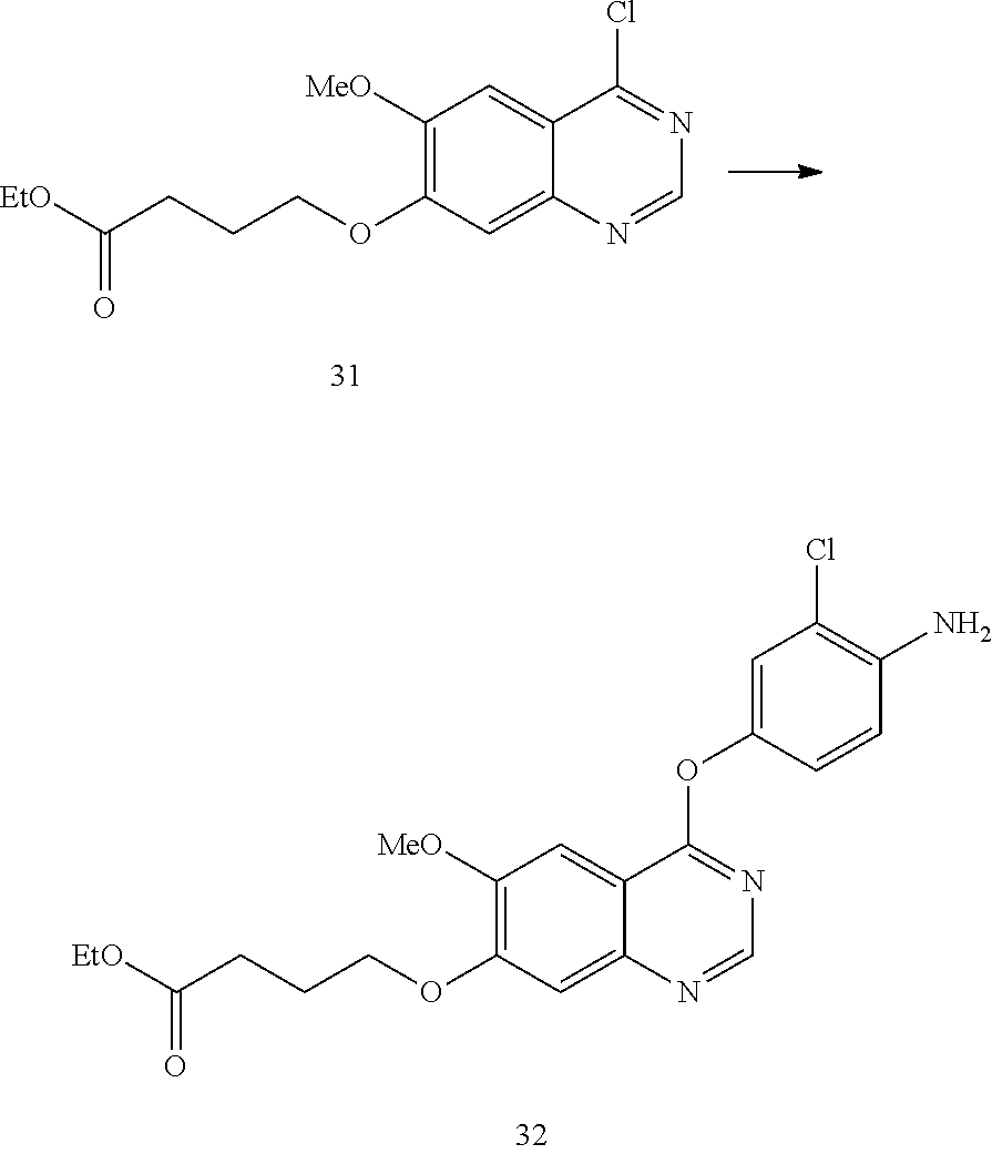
C1([MeO])=C(OCCCC([EtO])=O)C=C2C(=C1)C(Cl)=NC=N2.C1([MeO])=C(OCCCC([EtO])=O)C=C2C(=C1)C(OC1=CC(Cl)=C(N)C=C1)=NC=N2
